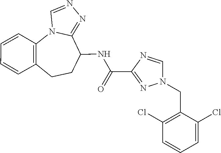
N12C3=C(C=CC=C3)CCC(NC(C3=NN(CC4=C(Cl)C=CC=C4Cl)C=N3)=O)C1=NN=C2
